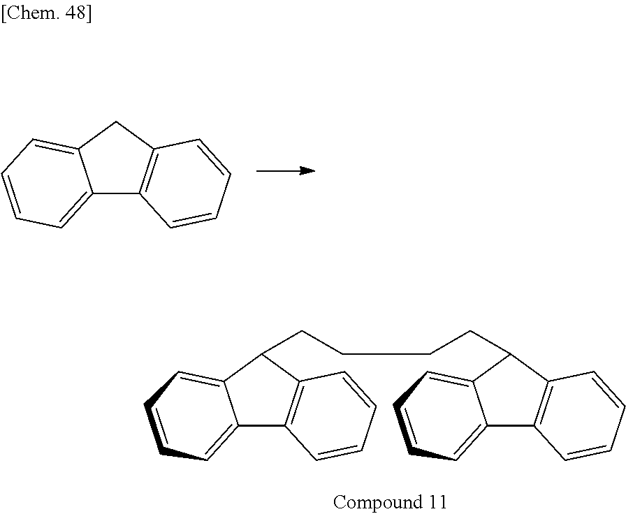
C12=CC=CC=C1CC1=C2C=CC=C1.C12=CC=CC=C1C(CCCCC1C3=C(C4=CC=CC=C41)C=CC=C3)C1=C2C=CC=C1
